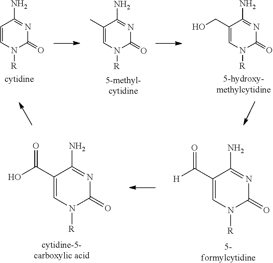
C1=CN([R])C(=O)N=C1N.C1(C)=CN([R])C(=O)N=C1N.C1(CO)=CN([R])C(=O)N=C1N.C1(C(O)=O)=CN([R])C(=O)N=C1N.C1(C([H])=O)=CN([R])C(=O)N=C1N
